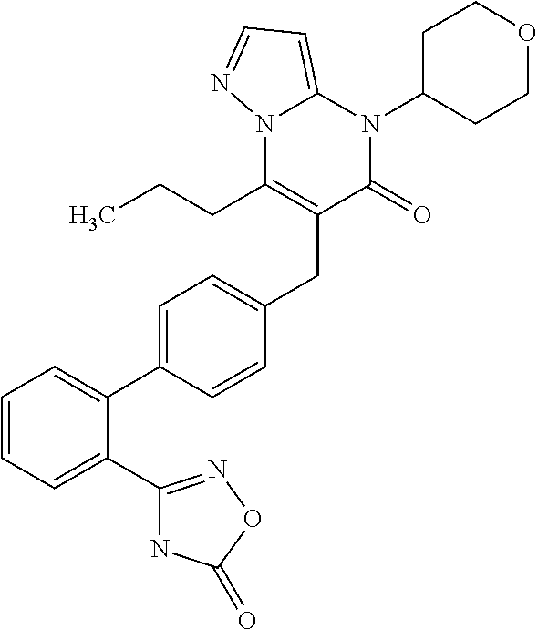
C(C1=C(CCC)N2C(=CC=N2)N(C2CCOCC2)C1=O)C1=CC=C(C2=CC=CC=C2C2=NOC(=O)N2)C=C1
